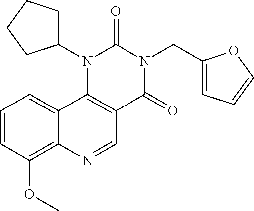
C1=CC(OC)=C2C(=C1)C1=C(C=N2)C(=O)N(CC2=CC=CO2)C(=O)N1C1CCCC1
